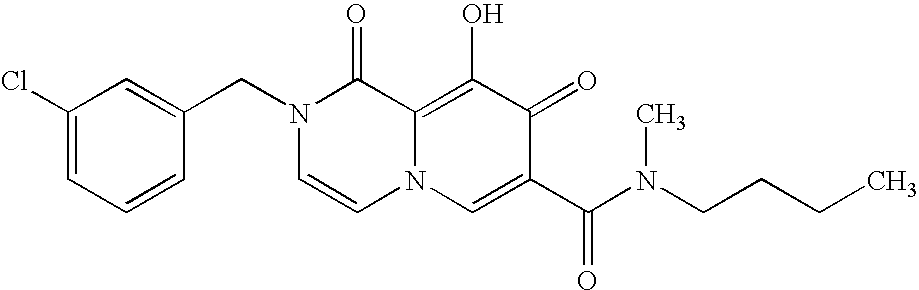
C1=C(CN2C=CN3C(=C(O)C(=O)C(C(N(CCCC)C)=O)=C3)C2=O)C=CC=C1Cl
